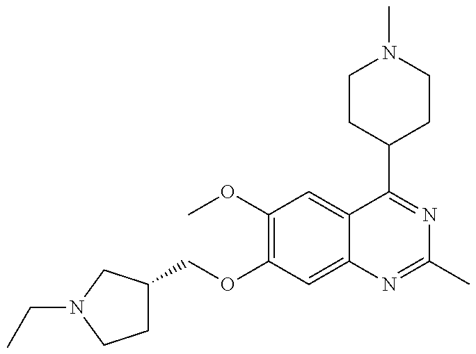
C(OC1=C(OC)C=C2C(=C1)N=C(C)N=C2C1CCN(C)CC1)C1CCN(CC)C1
